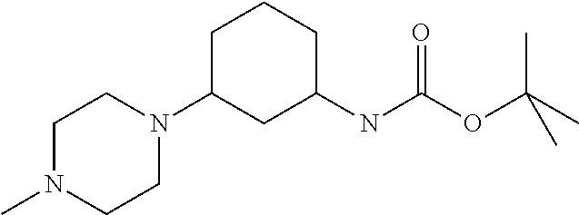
C1N(C)CCN(C2CC(NC(OC(C)(C)C)=O)CCC2)C1
